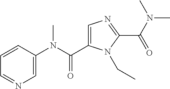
C1=C(C(N(C2=CN=CC=C2)C)=O)N(CC)C(C(N(C)C)=O)=N1
